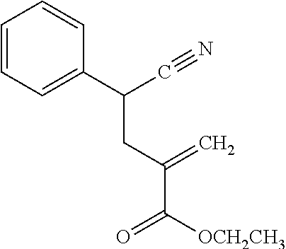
C1=CC=C(C(C#N)CC(C([OCH2CH3])=O)=C)C=C1
